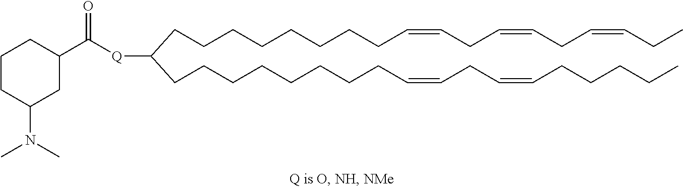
C(C([Q]C(C1CCCC(N(C)C)C1)=O)CCCCCCCCC=CCC=CCC=CCC)CCCCCCCC=CCC=CCCCCC
